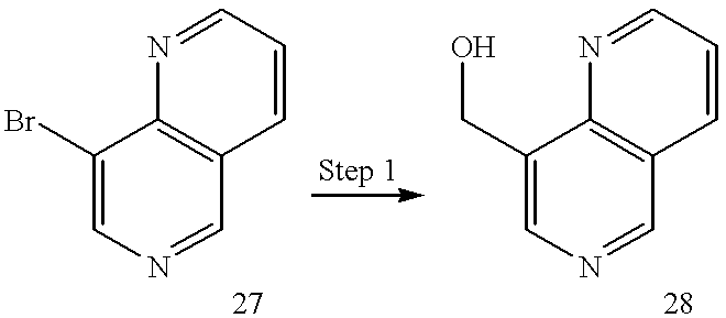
C1(Br)=CN=CC2=C1N=CC=C2.C1(CO)=CN=CC2=C1N=CC=C2
